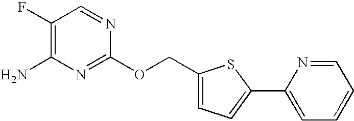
C1(F)=C(N)N=C(OCC2=CC=C(C3=CC=CC=N3)S2)N=C1
